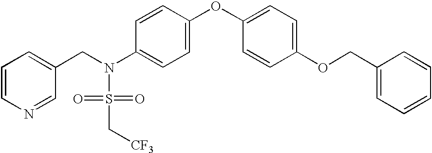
C1=CN=CC(CN(S(=O)(=O)C[CF3])C2=CC=C(OC3=CC=C(OCC4=CC=CC=C4)C=C3)C=C2)=C1
